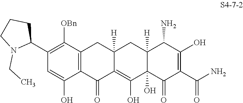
C1(C2CCCN2CC)=C([OBn])C2=C(C(O)=C1)C(=O)C1=C(O)C3(O)C([H])(CC1([H])C2)C(N)C(O)=C(C(N)=O)C3=O
